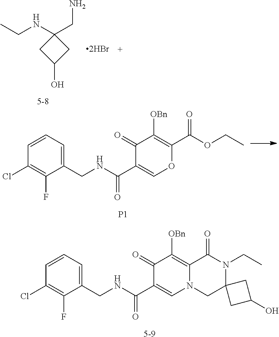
C1=CC(Cl)=C(F)C(CNC(C2=CN3C(=C([OBn])C2=O)C(=O)N(CC)C2(C3)CC(O)C2)=O)=C1.[5-9].N(C1(CN)CC(O)C1)CC.C1=CC(Cl)=C(F)C(CNC(C2=COC(C(OCC)=O)=C([OBn])C2=O)=O)=C1.[P1]
